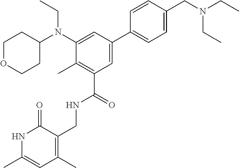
C1OCCC(N(C2=CC(C3=CC=C(CN(CC)CC)C=C3)=CC(C(NCC3=C(C)C=C(C)NC3=O)=O)=C2C)CC)C1
